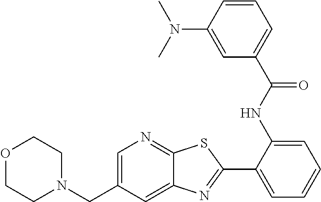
C1(C2=NC3=CC(CN4CCOCC4)=CN=C3S2)=CC=CC=C1NC(C1=CC=CC(N(C)C)=C1)=O
